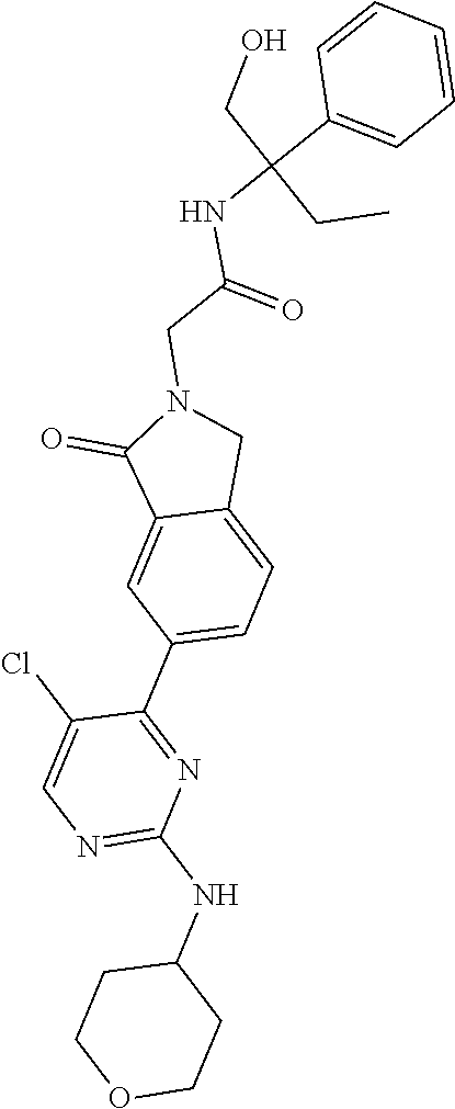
N1=C(NC2CCOCC2)N=C(C2=CC=C3C(=C2)C(=O)N(CC(=O)NC(C2=CC=CC=C2)(CO)CC)C3)C(Cl)=C1
